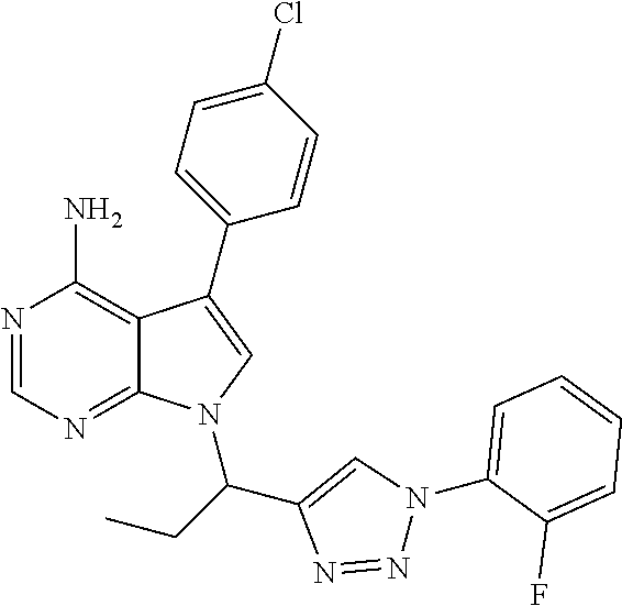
N1=CN=C2C(=C1N)C(C1=CC=C(Cl)C=C1)=CN2C(C1=CN(C2=CC=CC=C2F)N=N1)CC
